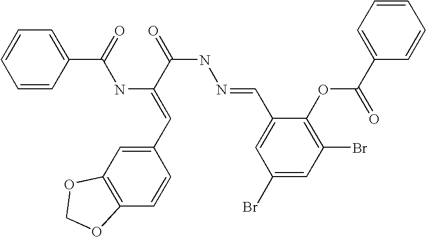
C1=CC(C(=O)NC(=CC2=CC3=C(C=C2)OCO3)C(NN=CC2=CC(Br)=CC(Br)=C2OC(C2=CC=CC=C2)=O)=O)=CC=C1
